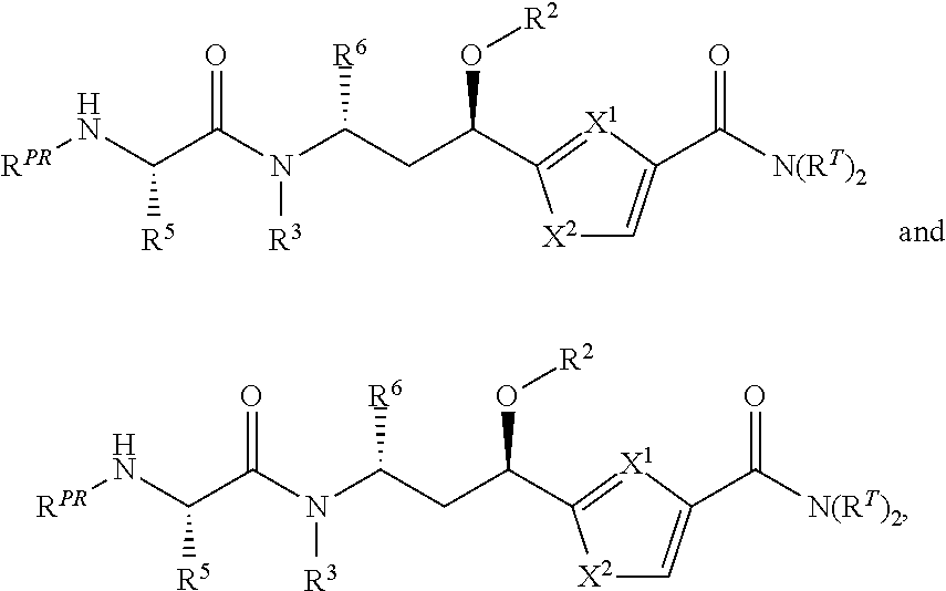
C(N(C(CC(O[R2])C1=[X1]C(C([N(RT)2])=O)=C[X2]1)[R6])[R3])(=O)C(N[RPR])[R5].C(N(C(CC(O[R2])C1=[X1]C(C([N(RT)2])=O)=C[X2]1)[R6])[R3])(=O)C(N[RPR])[R5]
